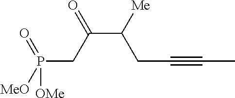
P(CC(C(CC#CC)[Me])=O)(=O)([MeO])[OMe]
